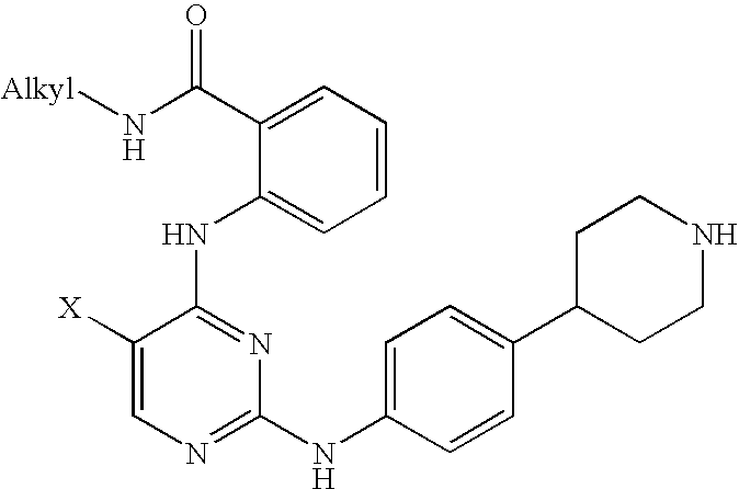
[Alkyl]NC(=O)C1=CC=CC=C1NC1=NC(NC2=CC=C(C3CCNCC3)C=C2)=NC=C1[X]
